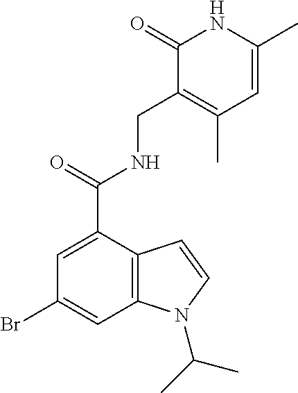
C1=C(C(=O)NCC2=C(C)C=C(C)NC2=O)C2=C(C=C1Br)N(C(C)C)C=C2
